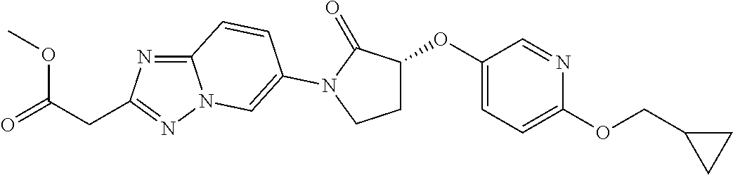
C12=NC(CC(=O)OC)=NN1C=C(N1C(=O)C(OC3=CC=C(OCC4CC4)N=C3)CC1)C=C2
